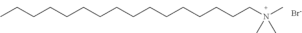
CCCCCCCCCCCCCCCCN(C)(C)C.[Br-]
